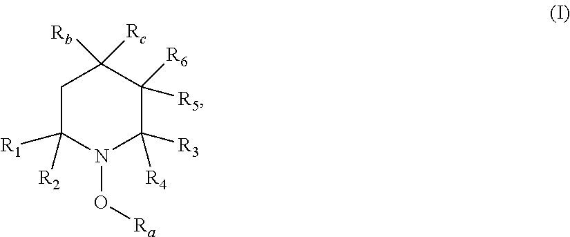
C1C([R1])([R2])N(O[Ra])C([R3])([R4])C([R6])([R5])C1([Rc])[Rb]
